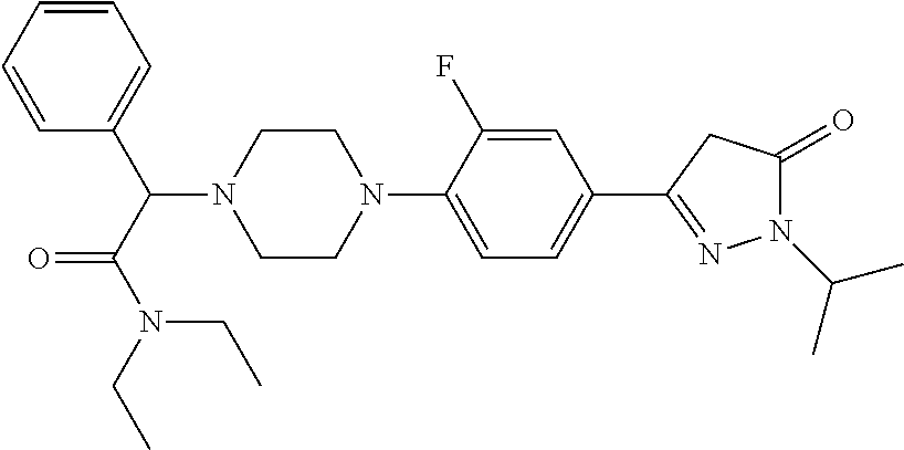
C1=CC=CC(C(C(N(CC)CC)=O)N2CCN(C3=CC=C(C4=NN(C(C)C)C(=O)C4)C=C3F)CC2)=C1
